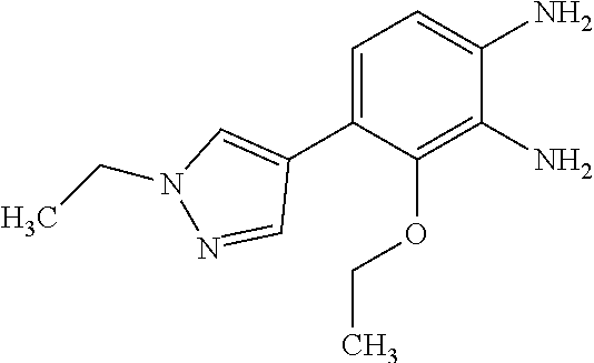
C1=C(C2=CN(CC)N=C2)C(OCC)=C(N)C(N)=C1
